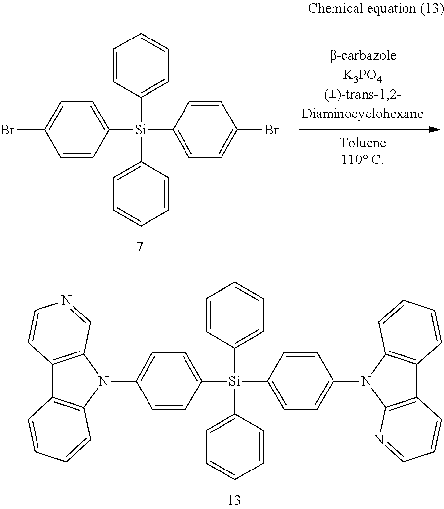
C1=CC([Si](C2=CC=CC=C2)(C2=CC=C(Br)C=C2)C2=CC=C(Br)C=C2)=CC=C1.C1=CC([Si](C2=CC=CC=C2)(C2=CC=C(N3C4=C(C5=C3C=CC=C5)C=CC=N4)C=C2)C2=CC=C(N3C4=C(C5=C3C=CC=C5)C=CN=C4)C=C2)=CC=C1
